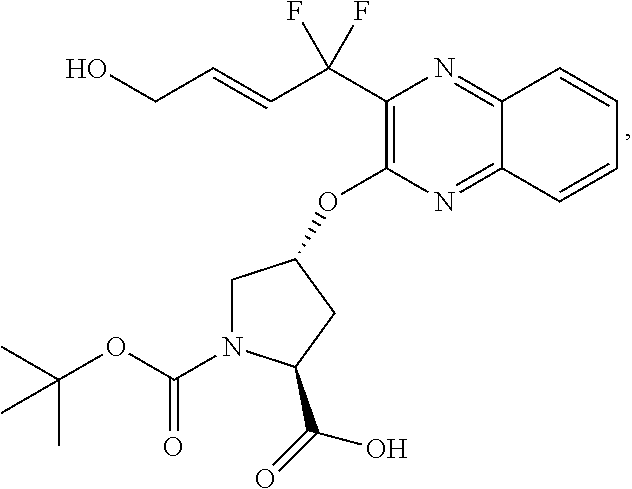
C(=CC(C1=C(OC2CN(C(OC(C)(C)C)=O)C(C(=O)O)C2)N=C2C(=N1)C=CC=C2)(F)F)CO
